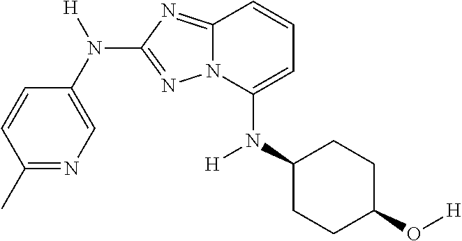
C1=CC(C)=NC=C1N([H])C1=NN2C(=N1)C=CC=C2N(C1CCC(O[H])CC1)[H]
